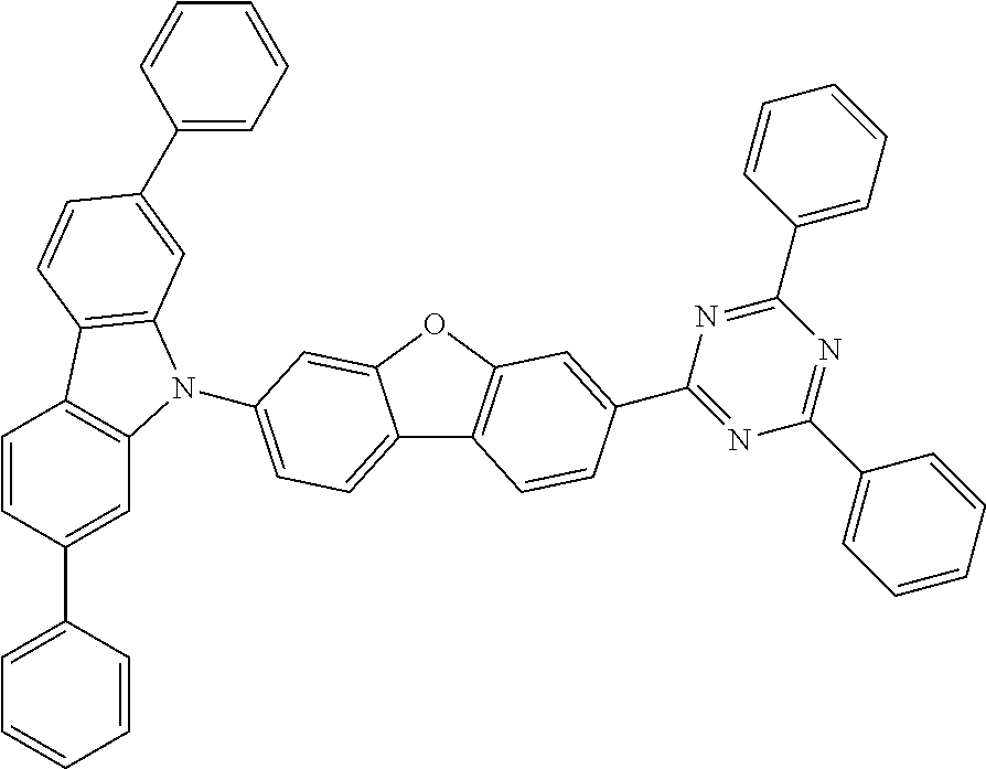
C12=CC=C(N3C4=C(C=CC(C5=CC=CC=C5)=C4)C4=C3C=C(C3=CC=CC=C3)C=C4)C=C1OC1=C2C=CC(C2=NC(C3=CC=CC=C3)=NC(C3=CC=CC=C3)=N2)=C1
